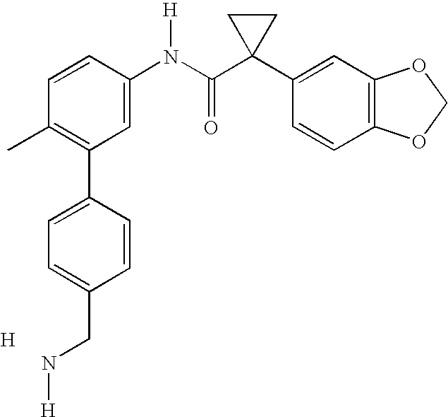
C1=CC(N(C(C2(C3=CC4=C(C=C3)OCO4)CC2)=O)[H])=CC(C2=CC=C(CN[H])C=C2)=C1C.[H]
